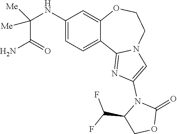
C(C1COC(=O)N1C1=CN2C(=N1)C1=CC=C(NC(C(N)=O)([Me])[Me])C=C1OCC2)(F)F
